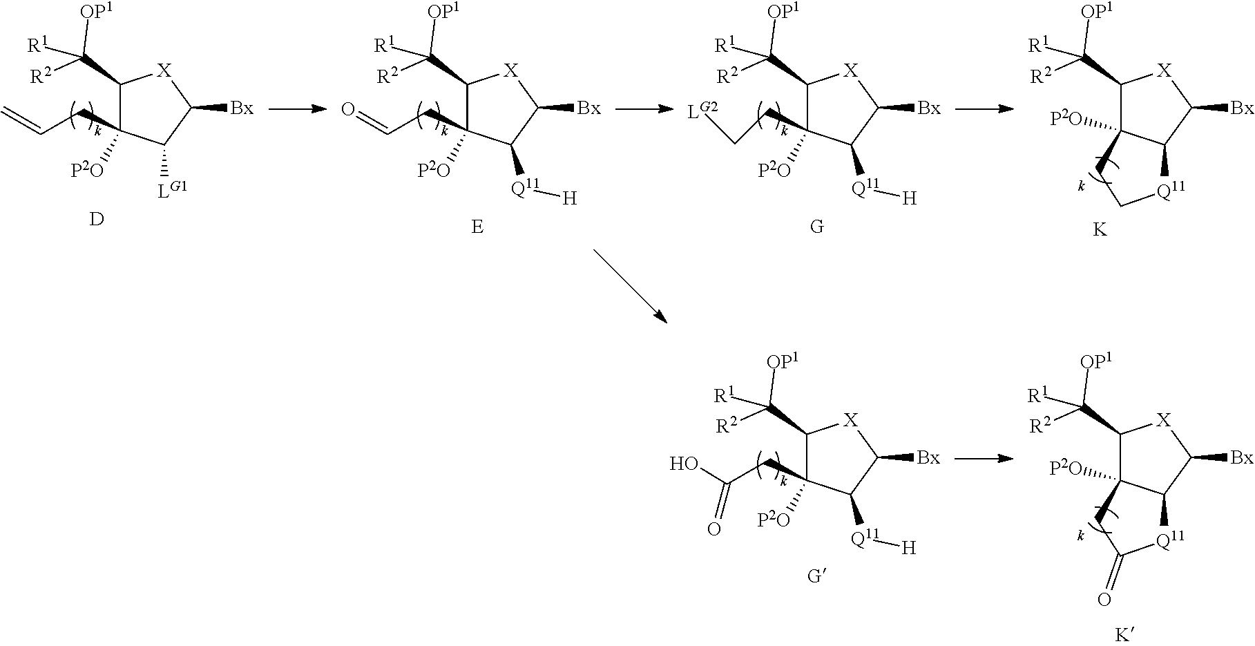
C1(C([OP1])([R2])[R1])C(CC=C)([P2O])C([LG1])C([Bx])[X]1.C1(C([OP1])([R2])[R1])C(CC=O)([P2O])C([Q11][H])C([Bx])[X]1.C1(C([OP1])([R2])[R1])C(CC[LG2])([P2O])C([Q11][H])C([Bx])[X]1.[D].[E].[G].C1(C([OP1])([R2])[R1])C2([P2O])C(C([Bx])[X]1)[Q11]CC2.[K].C1(C([OP1])([R2])[R1])C2([P2O])C(C([Bx])[X]1)[Q11]C(=O)C2.C1(C([OP1])([R2])[R1])C(CC(O)=O)([P2O])C([Q11][H])C([Bx])[X]1.[G]
